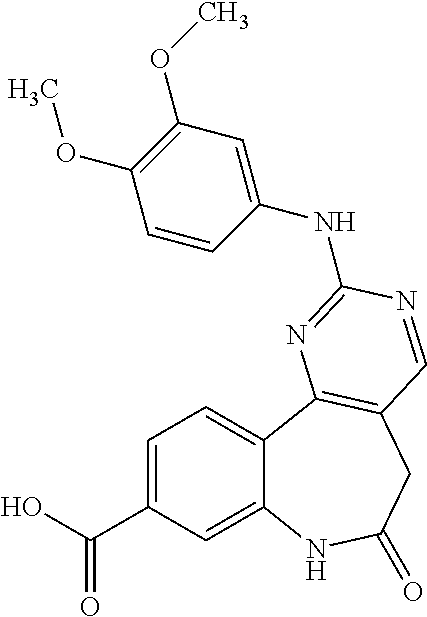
C1=C(C(O)=O)C=C2C(=C1)C1=C(CC(=O)N2)C=NC(NC2=CC(OC)=C(OC)C=C2)=N1
